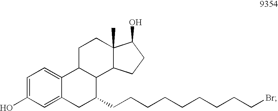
C12=CC(O)=CC=C1C1C(C3C(C)(CC1)C(O)CC3)C(CCCCCCCCCBr)C2
